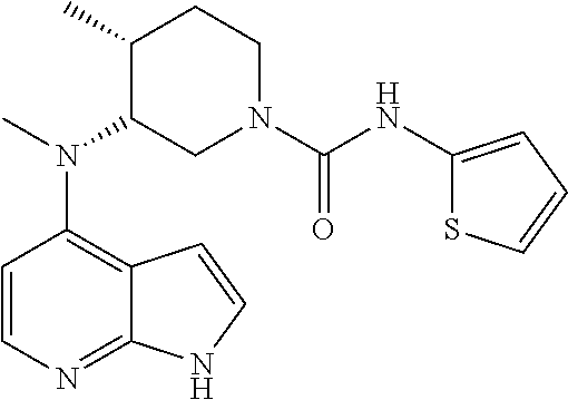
C1=CN=C2C(=C1N(C)C1CN(C(NC3=CC=CS3)=O)CCC1C)C=CN2
